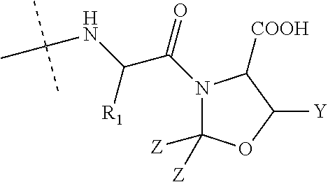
N1(C(=O)C(NC(C)(C)C)[R1])C([Z])([Z])OC([Y])C1[COOH]
